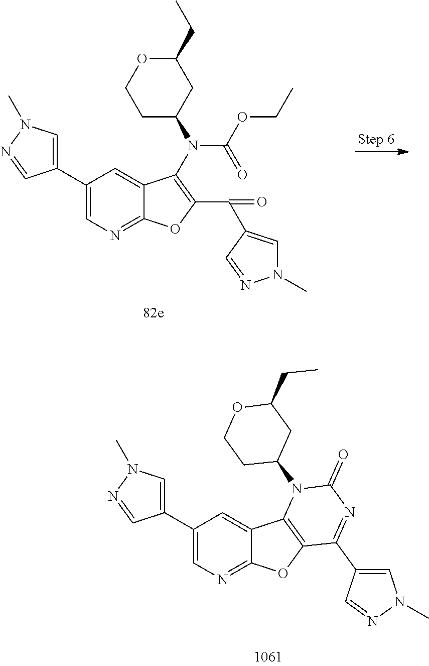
C1(C2=CN(C)N=C2)=CN=C2C(=C1)C1=C(O2)C(C2=CN(C)N=C2)=NC(=O)N1C1CC(CC)OCC1.C1(C2=CN(C)N=C2)=CN=C2C(=C1)C(N(C(=O)OCC)C1CC(CC)OCC1)=C(C(=O)C1=CN(C)N=C1)O2
